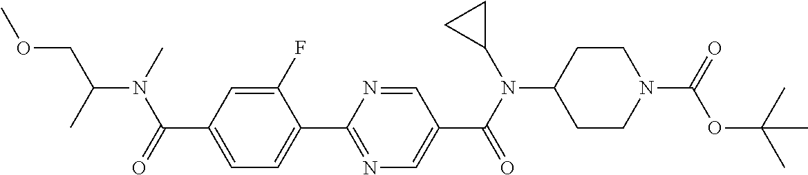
C1(C(=O)N(C)C(C)COC)=CC=C(C2=NC=C(C(N(C3CC3)C3CCN(C(=O)OC(C)(C)C)CC3)=O)C=N2)C(F)=C1
